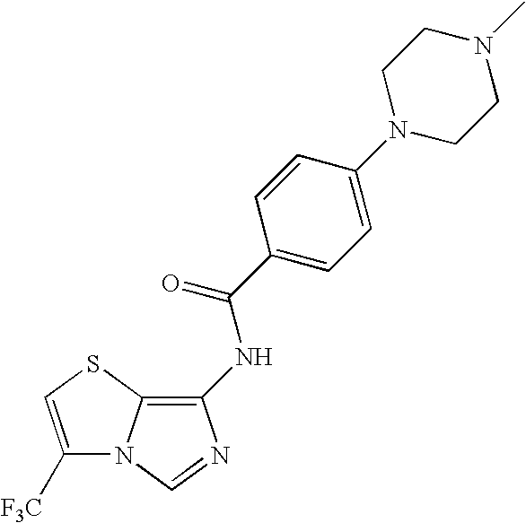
C1([F3C])=CSC2=C(NC(C3=CC=C(N4CCN(C)CC4)C=C3)=O)N=CN12
